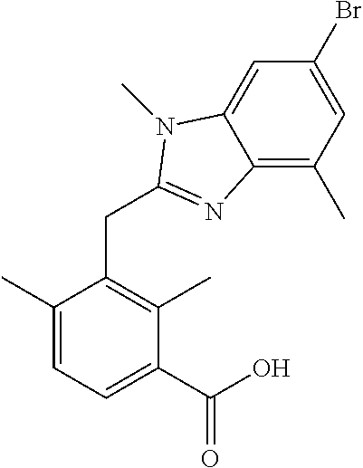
C1(Br)=CC(C)=C2C(=C1)N(C)C(CC1=C(C)C(C(O)=O)=CC=C1C)=N2
